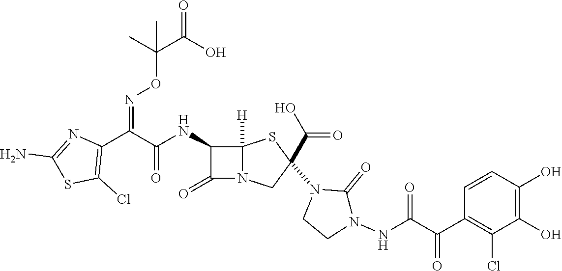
C(=O)(NC1C(=O)N2C1([H])SC(N1CCN(NC(C(C3=C(Cl)C(O)=C(O)C=C3)=O)=O)C1=O)(C(O)=O)C2)C(C1=C(Cl)SC(N)=N1)=NOC(C(O)=O)(C)C
